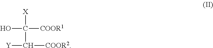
OC([COOR1])([X])C([Y])[COOR2]
